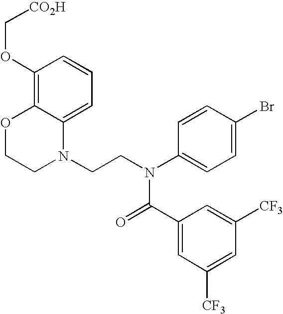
C1=C2C(=C(OC[CO2H])C=C1)OCCN2CCN(C1=CC=C(Br)C=C1)C(=O)C1=CC([CF3])=CC([CF3])=C1
